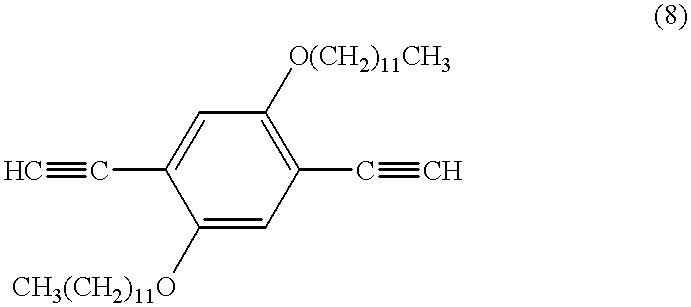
C1([CH3(CH2)11O])=CC(C#C)=C([O(CH2)11CH3])C=C1C#C
